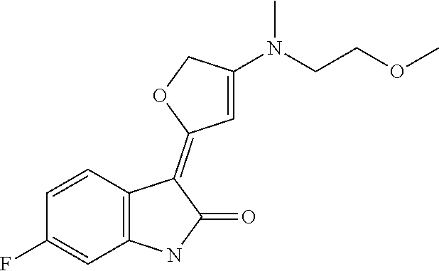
C1=CC2=C(C=C1F)NC(=O)C2=C1C=C(N(CCOC)C)CO1
